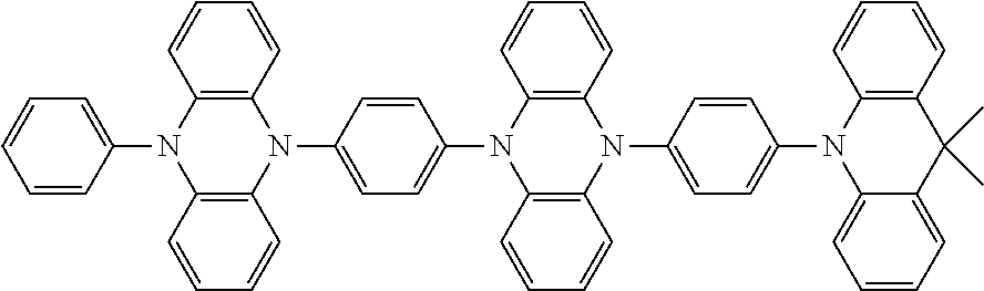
C1=CC(N2C3=C(N(C4=CC=C(N5C6=C(N(C7=CC=C(N8C9=CC=CC=C9C(C)(C)C9=C8C=CC=C9)C=C7)C7=C5C=CC=C7)C=CC=C6)C=C4)C4=C2C=CC=C4)C=CC=C3)=CC=C1
